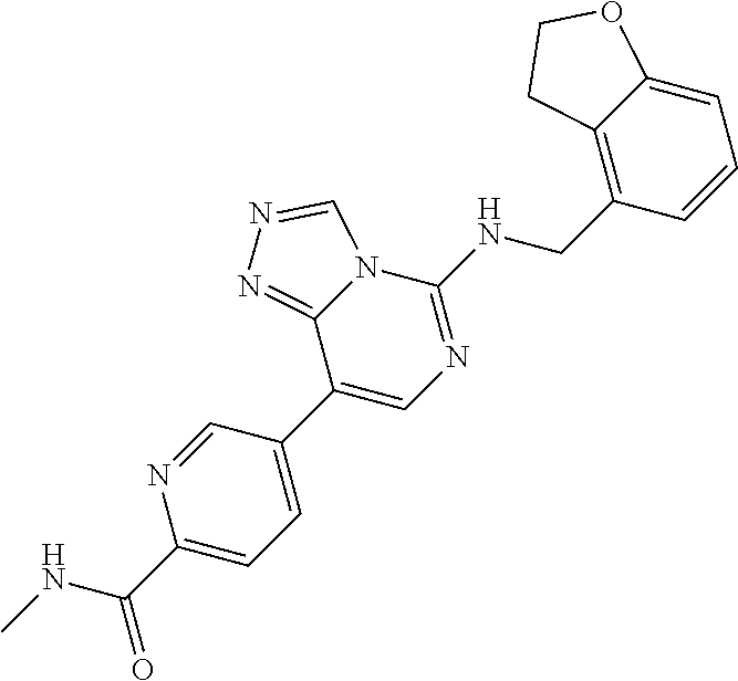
C1(C2=CN=C(NCC3=C4C(=CC=C3)OCC4)N3C2=NN=C3)=CC=C(C(NC)=O)N=C1
